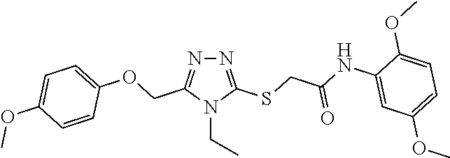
N1=C(SCC(NC2=CC(OC)=CC=C2OC)=O)N(CC)C(COC2=CC=C(OC)C=C2)=N1
